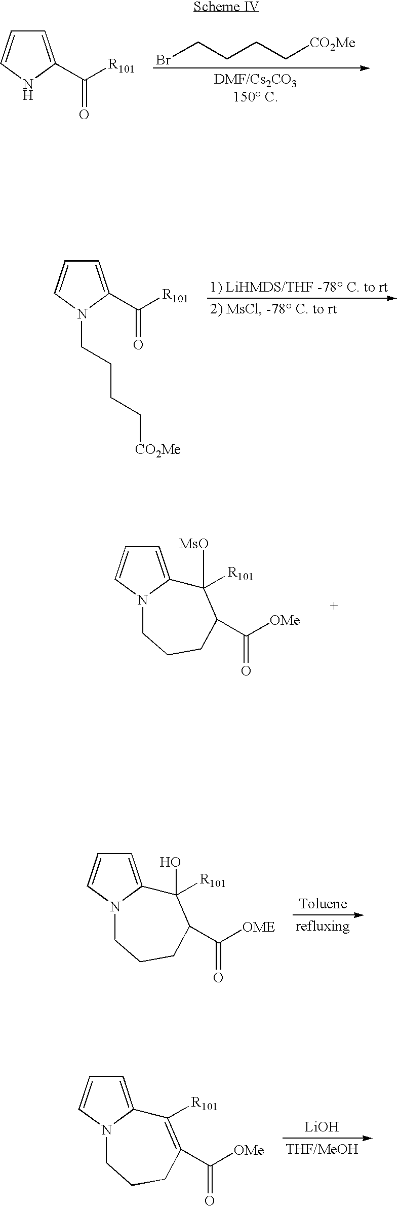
BrCCCC[CO2Me].C1=C(C([R101])=O)NC=C1.C1=C2N(C=C1)CCCC(C(=O)[OMe])C2([MsO])[R101].C1=C(C([R101])=O)N(CCCC[CO2Me])C=C1.C1=C2N(C=C1)CCCC(C([OME])=O)C2(O)[R101].[LiOH].C1=C2N(C=C1)CCCC(C(=O)[OMe])=C2[R101]
